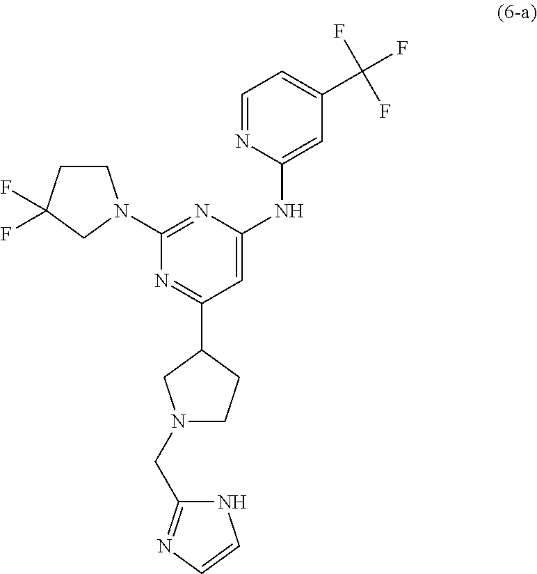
C1=C(NC2=CC(C(F)(F)F)=CC=N2)N=C(N2CCC(F)(F)C2)N=C1C1CN(CC2=NC=CN2)CC1
